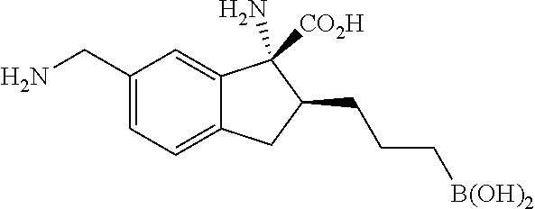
C1(CN)=CC=C2C(=C1)C(N)([CO2H])C(CCC[B(OH)2])C2
